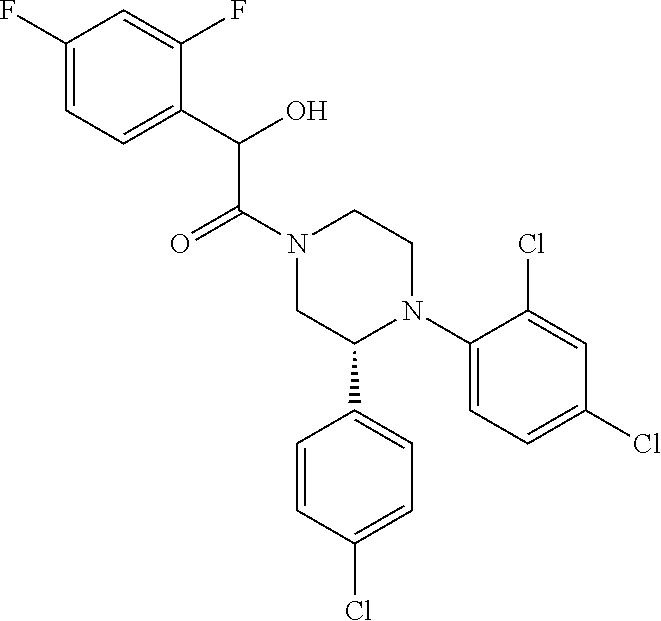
C1(F)=CC=C(C(O)C(N2CC(C3=CC=C(Cl)C=C3)N(C3=CC=C(Cl)C=C3Cl)CC2)=O)C(F)=C1
